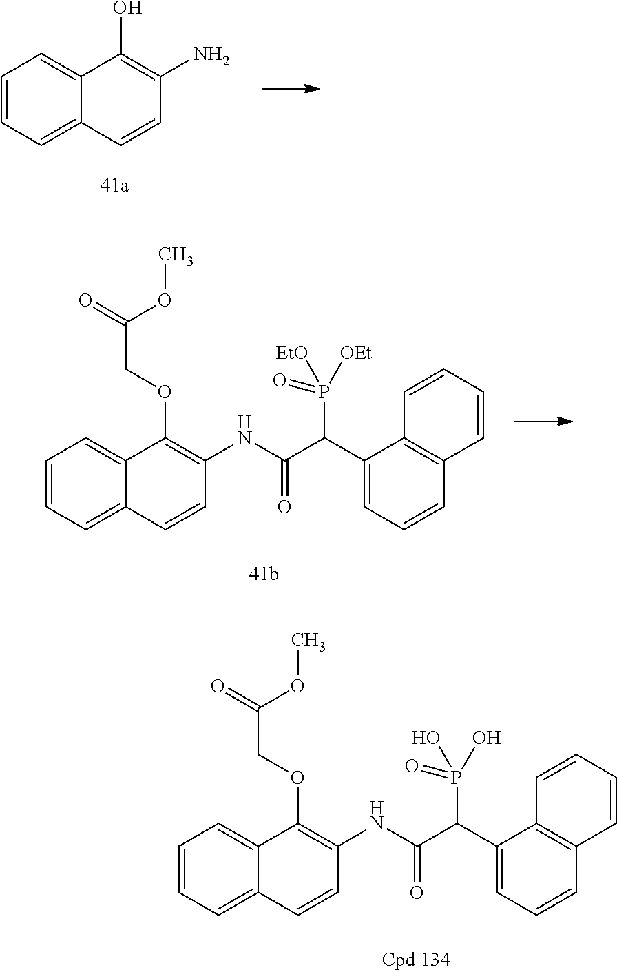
C1=CC=C2C(=C1)C(O)=C(N)C=C2.C1=CC=C2C(=C1)C(OCC(=O)OC)=C(NC(C(C1=CC=CC3=C1C=CC=C3)P([OEt])([EtO])=O)=O)C=C2.C1=CC=C2C(=C1)C(OCC(=O)OC)=C(NC(C(C1=CC=CC3=C1C=CC=C3)P(O)(O)=O)=O)C=C2
